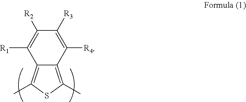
C12=C(C)SC(C)=C1C([R4])=C([R3])C([R2])=C2[R1]
